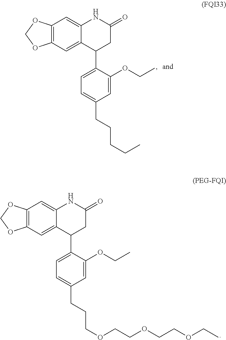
C12=C(C=C3C(=C1)NC(=O)CC3C1=CC=C(CCCOCCOCCOCC)C=C1OCC)OCO2.C12=C(C=C3C(=C1)NC(=O)CC3C1=CC=C(CCCCC)C=C1OCC)OCO2
